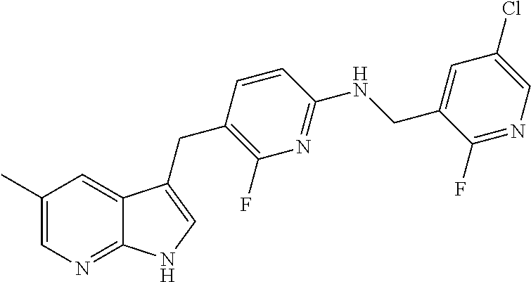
C1(C)=CN=C2C(=C1)C(CC1=C(F)N=C(NCC3=CC(Cl)=CN=C3F)C=C1)=CN2
